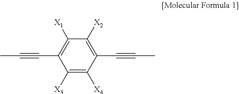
CC#CC1=C([X1])C([X2])=C(C#CC)C([X4])=C1[X3]
